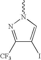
C1([CF3])=NN(C)C=C1I
